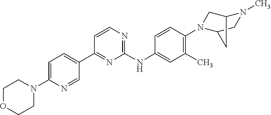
C1(N2CCOCC2)=CC=C(C2=NC(NC3=CC(C)=C(N4CC5N(C)CC4C5)C=C3)=NC=C2)C=N1
